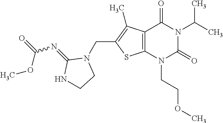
C12=C(N(CCOC)C(=O)N(C(C)C)C1=O)SC(CN1C(=NC(OC)=O)NCC1)=C2C
